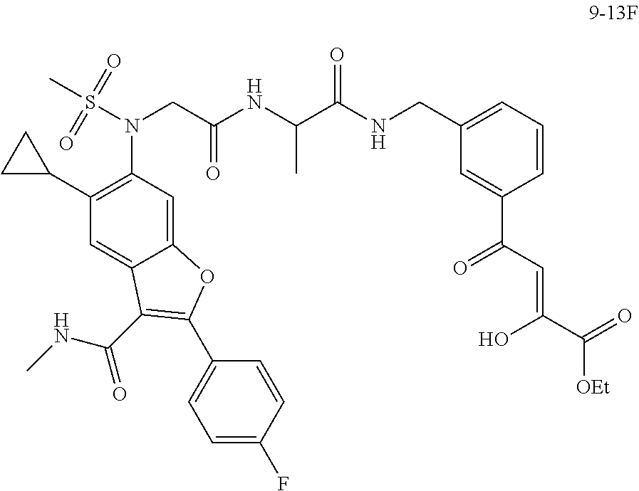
N(CC(NC(C(NCC1=CC=CC(C(=O)C=C(C(=O)[OEt])O)=C1)=O)C)=O)(S(C)(=O)=O)C1=C(C2CC2)C=C2C(=C1)OC(C1=CC=C(F)C=C1)=C2C(NC)=O
